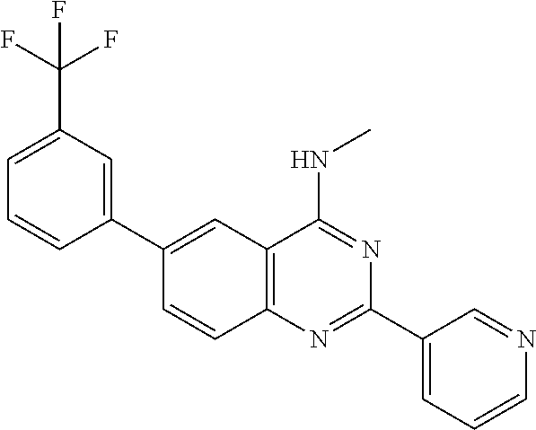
C1(C2=CC(C(F)(F)F)=CC=C2)=CC2=C(C=C1)N=C(C1=CC=CN=C1)N=C2NC
